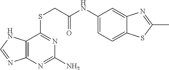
C12=C(N=C(N)N=C1SCC(NC1=CC=C3C(=C1)N=C(C)S3)=O)N=CN2
